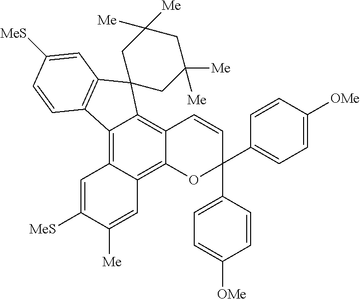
C12=C3C(=C4C(=C1C1(C5=C2C=CC([MeS])=C5)CC([Me])([Me])CC([Me])([Me])C1)C=CC(C1=CC=C([OMe])C=C1)(C1=CC=C([OMe])C=C1)O4)C=C([Me])C([MeS])=C3
